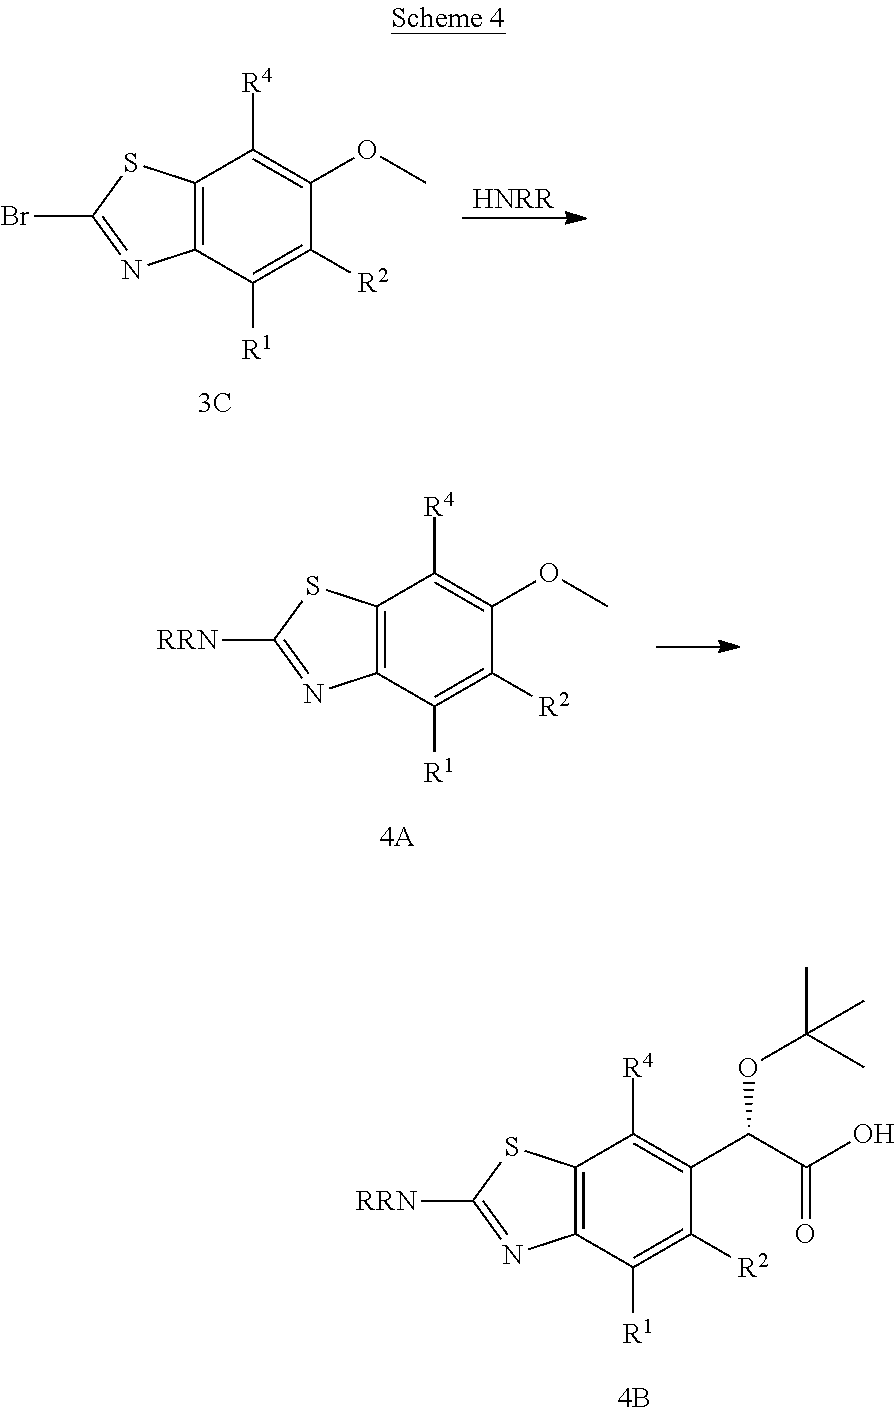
C12=C(C([R1])=C([R2])C(OC)=C1[R4])N=C([RRN])S2.C12=C(C([R1])=C([R2])C(C(C(O)=O)OC(C)(C)C)=C1[R4])N=C([RRN])S2.C12=C(C([R1])=C([R2])C(OC)=C1[R4])N=C(Br)S2.[HNRR]
